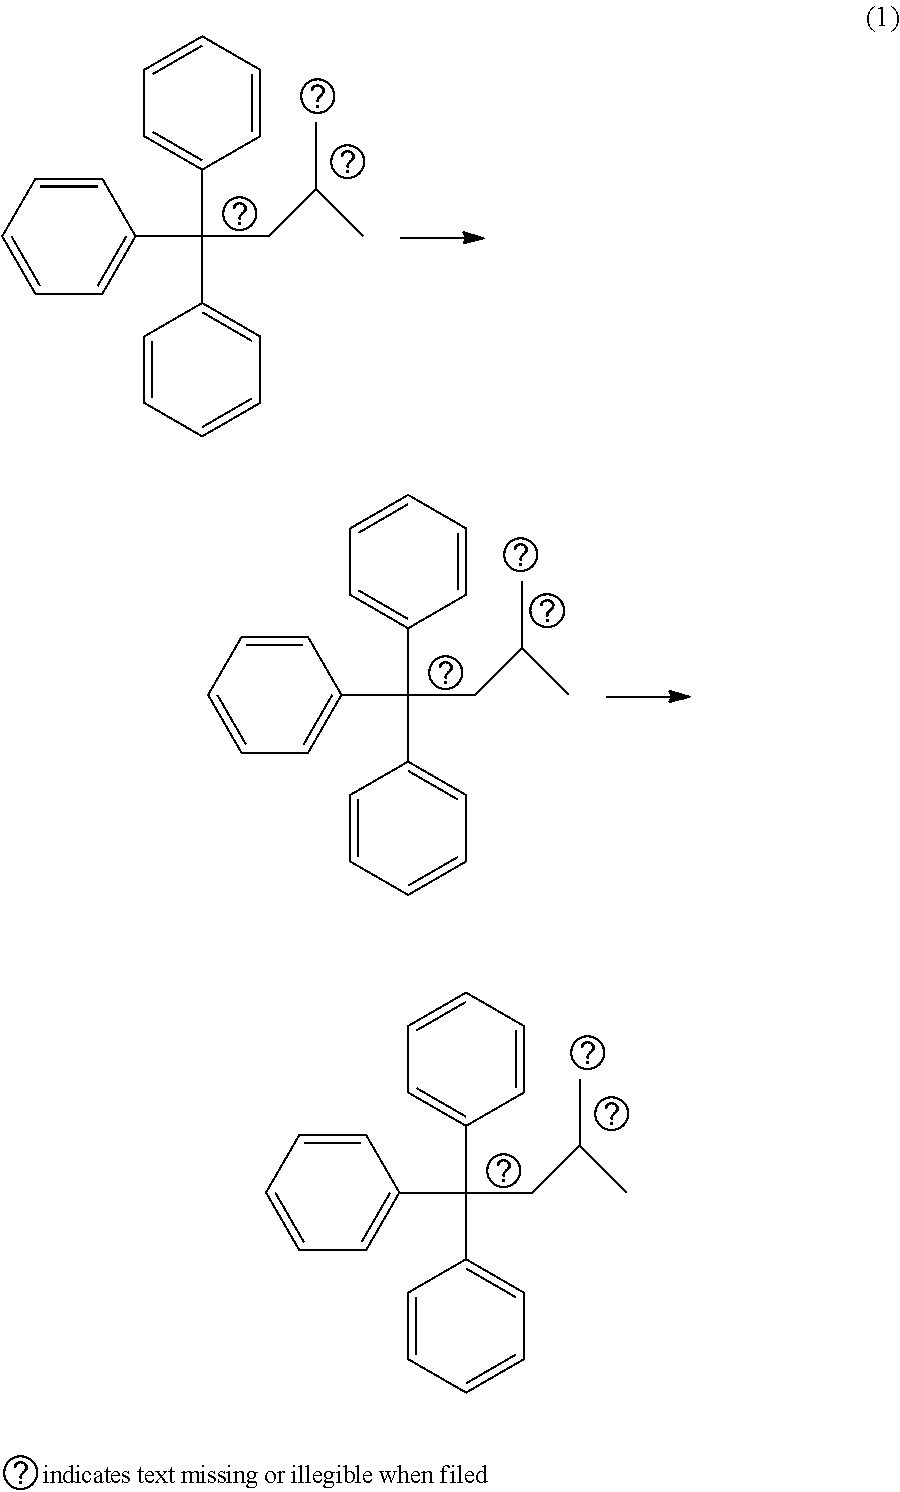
C1=CC=CC=C1C(C1=CC=CC=C1)(C1=CC=CC=C1)CC(C)C.C1=CC=CC=C1C(C1=CC=CC=C1)(C1=CC=CC=C1)CC(C)C.C1=CC=CC=C1C(C1=CC=CC=C1)(C1=CC=CC=C1)CC(C)C
